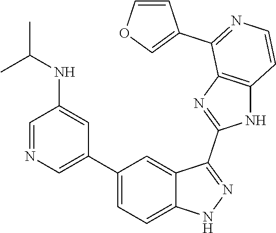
C1(C2=CN=CC(NC(C)C)=C2)=CC=C2C(=C1)C(C1=NC3=C(N1)C=CN=C3C1=COC=C1)=NN2
